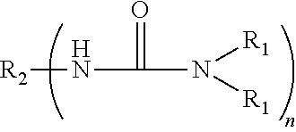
[R2]NC(=O)N([R1])[R1]
